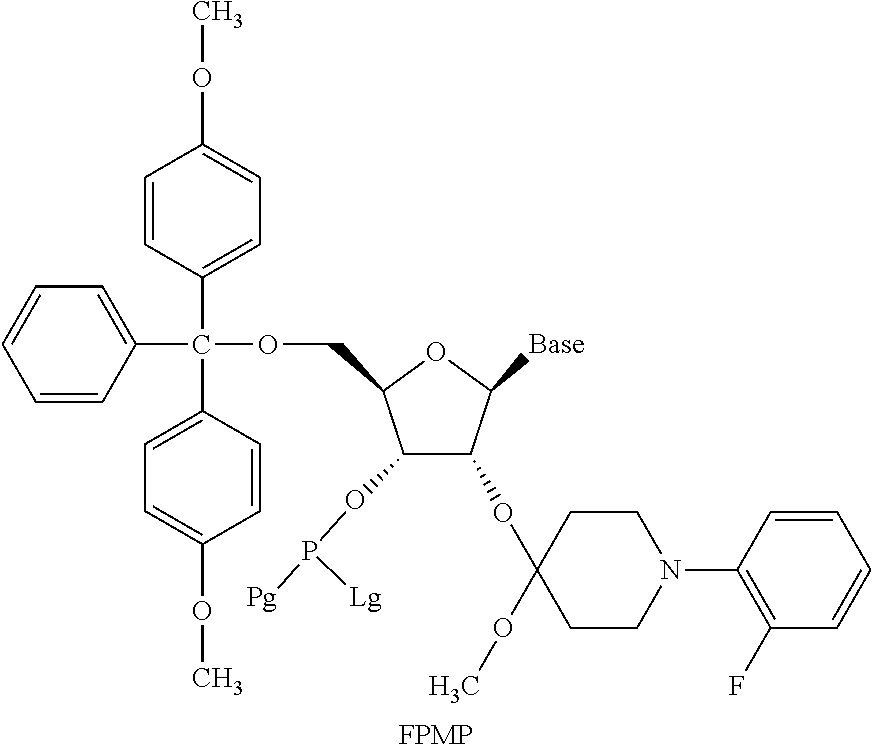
C1=CC(C(C2=CC=CC=C2)(OCC2C(OP([Pg])[Lg])C(OC3(OC)CCN(C4=C(F)C=CC=C4)CC3)C([Base])O2)C2=CC=C(OC)C=C2)=CC=C1OC
